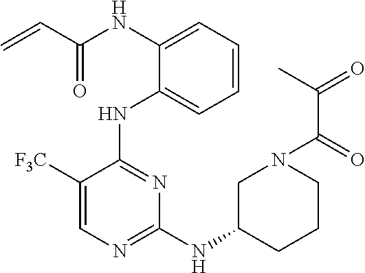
N(C1=CC=CC=C1NC1=NC(NC2CCCN(C(C(C)=O)=O)C2)=NC=C1[F3C])C(C=C)=O
